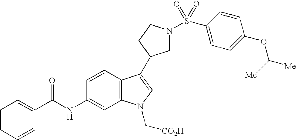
C1=CC2=C(C=C1NC(C1=CC=CC=C1)=O)N(C[CO2H])C=C2C1CN(S(=O)(=O)C2=CC=C(OC([Me])[Me])C=C2)CC1
